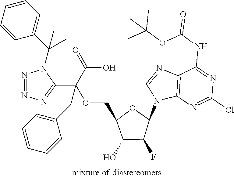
C12=C(N=C(Cl)N=C1NC(=O)OC(C)(C)C)N(C1OC(COC(C3=NN=NN3C(C)(C)C3=CC=CC=C3)(C(=O)O)CC3=CC=CC=C3)C(O)C1F)C=N2
